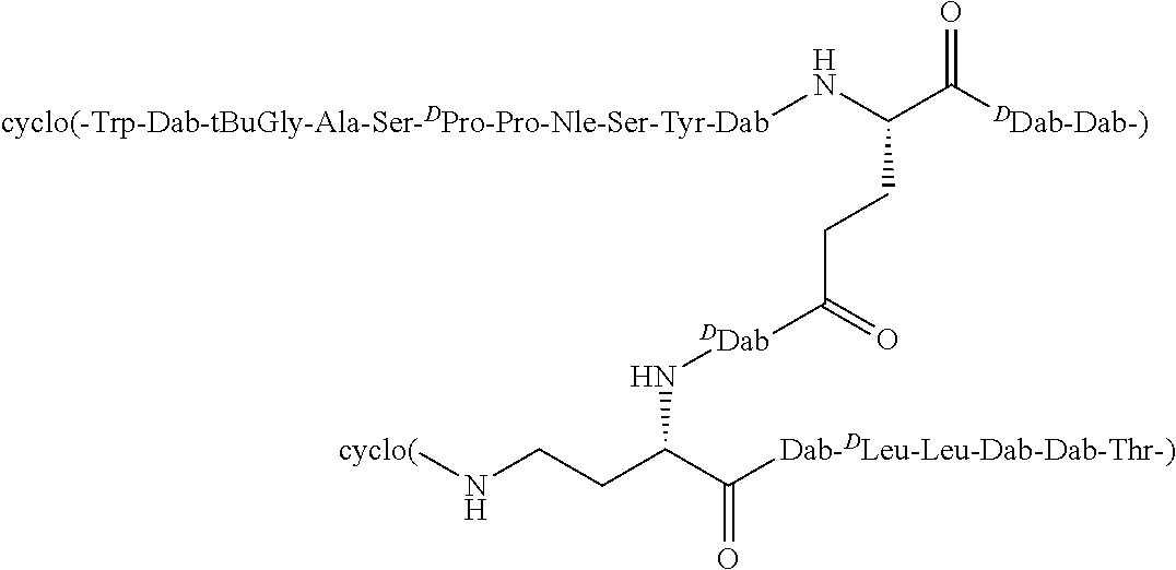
[cyclo(]NCCC(C([Dab-DLeu-Leu-Dab-Dab-Thr-)])=O)N[DDab]C(CCC(C([DDab-Dab-)])=O)N[cyclo(-Trp-Dab-tBuGly-Ala-Ser-DPro-Pro-Nle-Ser-Tyr-Dab])=O
